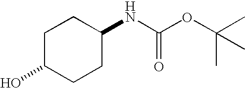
C1(NC(OC(C)(C)C)=O)CCC(O)CC1
